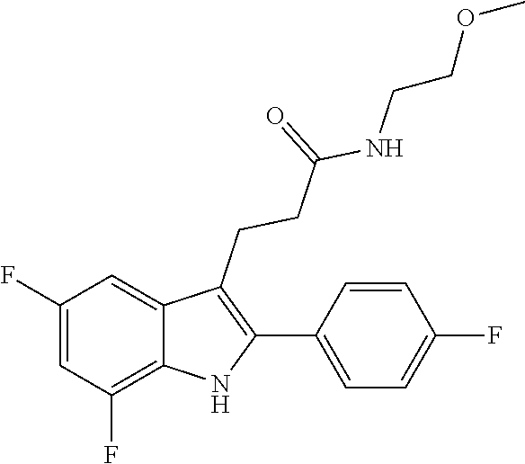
C(NC(CCC1=C(C2=CC=C(F)C=C2)NC2=C(F)C=C(F)C=C12)=O)COC
